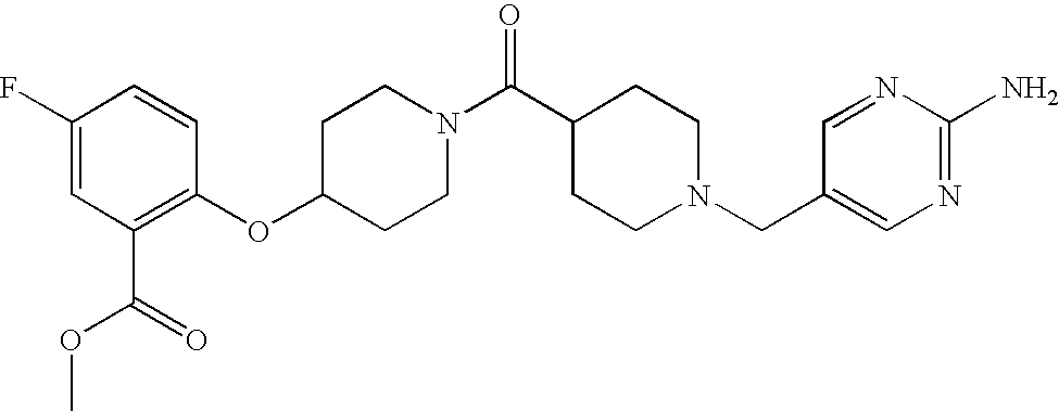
C1(OC2=C(C(OC)=O)C=C(F)C=C2)CCN(C(C2CCN(CC3=CN=C(N)N=C3)CC2)=O)CC1
